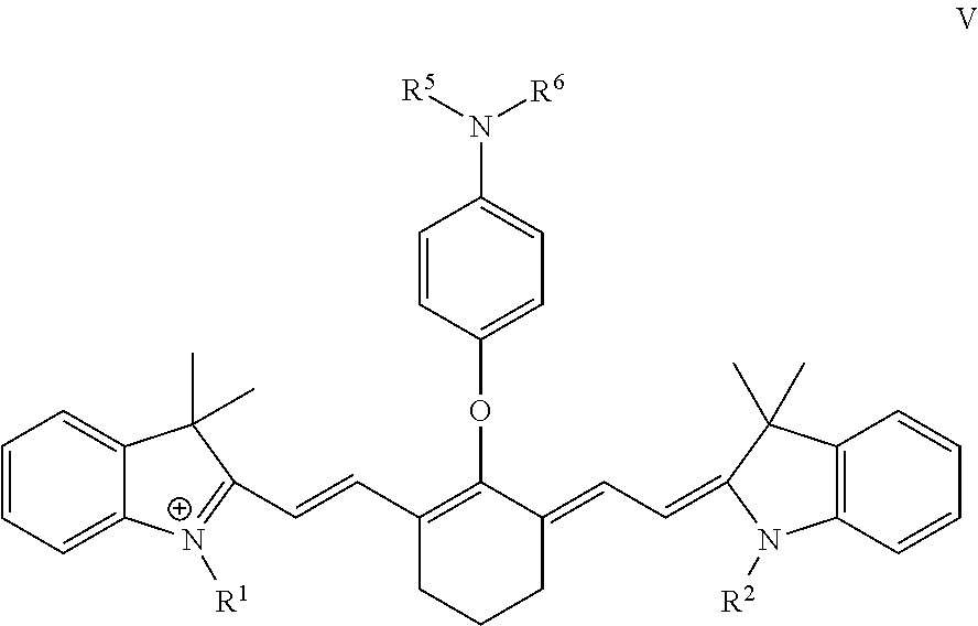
C1=CC=C2C(=C1)[N+]([R1])=C(C=CC1=C(OC3=CC=C(N([R5])[R6])C=C3)C(=CC=C3N([R2])C4=C(C=CC=C4)C3(C)C)CCC1)C2(C)C
